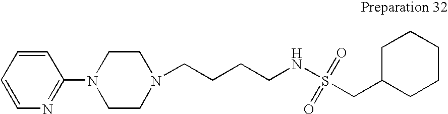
C1=CC=CC(N2CCN(CCCCNS(=O)(=O)CC3CCCCC3)CC2)=N1
